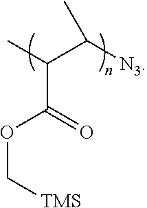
CC(C([N3])C)C(=O)OC[TMS]
